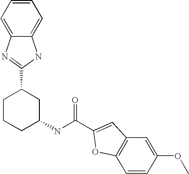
C1=CC(OC)=CC2=C1OC(C(NC1CC(C3=NC4=CC=CC=C4N3)CCC1)=O)=C2
